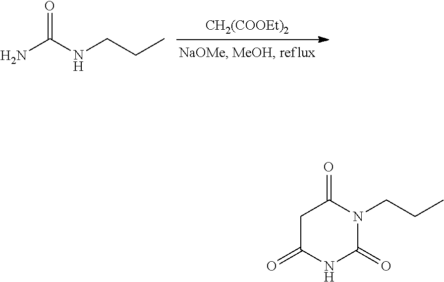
[CH2(COOEt)2].NC(NCCC)=O.C1C(=O)NC(=O)N(CCC)C1=O
